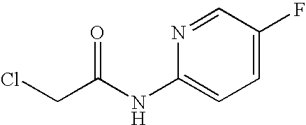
C1=C(F)C=NC(NC(CCl)=O)=C1
